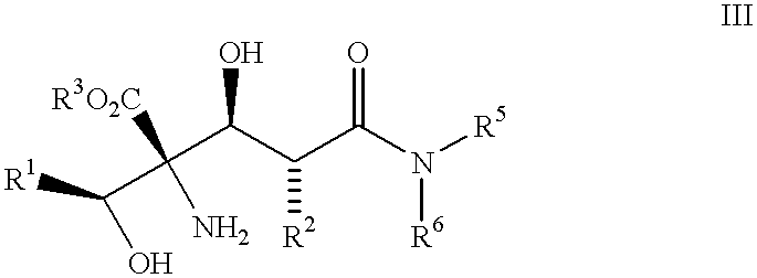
C(C(C(N([R5])[R6])=O)[R2])(O)C(C(O)[R1])(N)[R3O2C]
